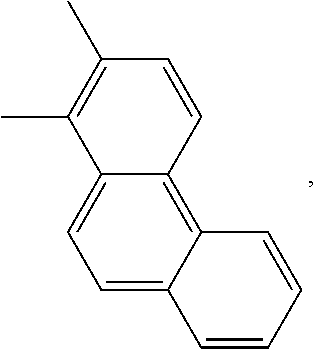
C1=C2C(=C3C(=C1)C(C)=C(C)C=C3)C=CC=C2
